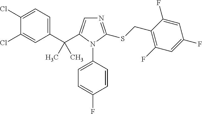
C1(C(C2=CN=C(SCC3=C(F)C=C(F)C=C3F)N2C2=CC=C(F)C=C2)(C)C)=CC=C(Cl)C(Cl)=C1
